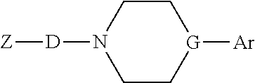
C1N([D][Z])CC[G]([Ar])C1
